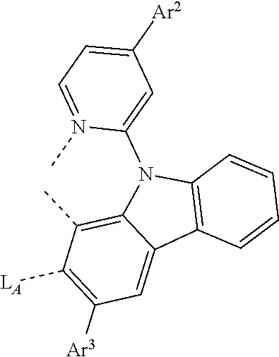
C1([Ar3])=C([LA])C(C)=C2C(=C1)C1=C(N2C2=CC([Ar2])=CC=N2C)C=CC=C1
